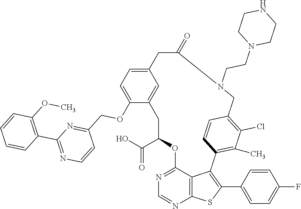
C1C(C(O)=O)OC2=NC=NC3=C2C(=C(C2=CC=C(F)C=C2)S3)C2=C(C)C(Cl)=C(C=C2)CN(CCN2CCNCC2)C(=O)CC2=CC=C(OCC3=NC(C4=C(OC)C=CC=C4)=NC=C3)C1=C2
